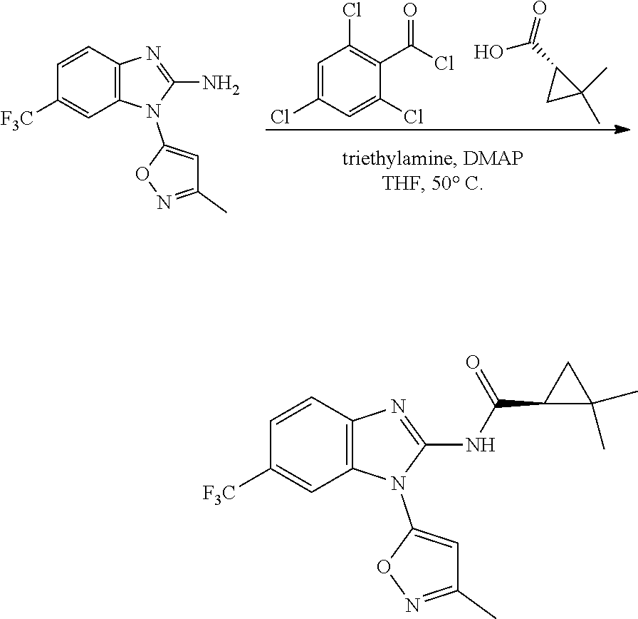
C1=CC2=C(C=C1[F3C])N(C1=CC(C)=NO1)C(N)=N2.ClC1=CC(Cl)=C(C(Cl)=O)C(Cl)=C1.OC(C1CC1(C)C)=O.C1=CC2=C(C=C1[F3C])N(C1=CC(C)=NO1)C(NC(C1C(C)(C)C1)=O)=N2
